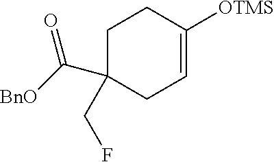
C1=C([OTMS])CCC(C([BnO])=O)(CF)C1
